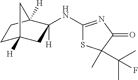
C1C2([H])CC(NC3=NC(=O)C(C)(C(C)(C)F)S3)([H])C([H])(C1)C2
